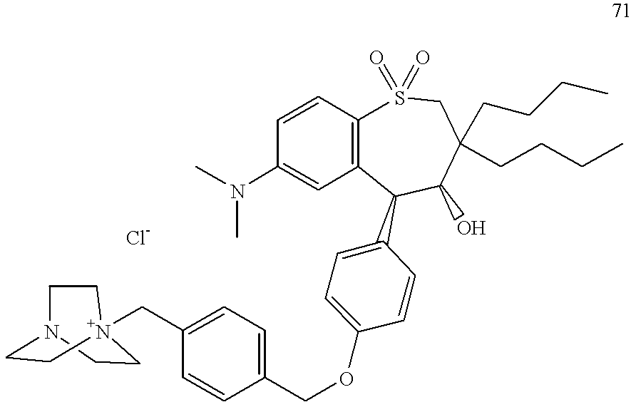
C1(N(C)C)=CC2=C(C=C1)S(=O)(=O)CC(CCCC)(CCCC)C(O)C2C1=CC=C(OCC2=CC=C(C[N+]34CCN(CC3)CC4)C=C2)C=C1
